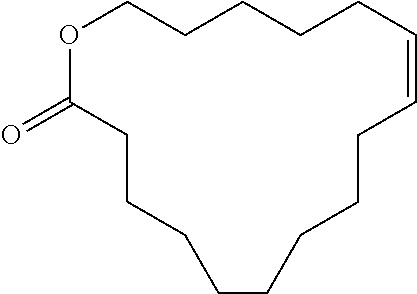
O1C(=O)CCCCCCCCC=CCCCCC1
